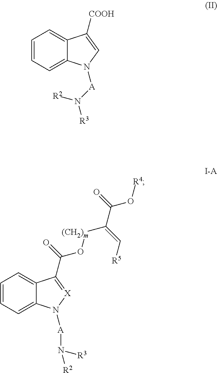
C1=CC=C2C(=C1)C([COOH])=CN2[A]N([R3])[R2].C1=CC=C2C(=C1)C(C(=O)O[(CH2)m]C(C(=O)O[R4])=C[R5])=[X]N2[A]N([R2])[R3]
